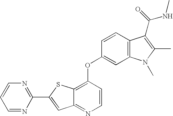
C1(C2=NC=CC=N2)=CC2=NC=CC(OC3=CC4=C(C=C3)C(C(NC)=O)=C(C)N4C)=C2S1
